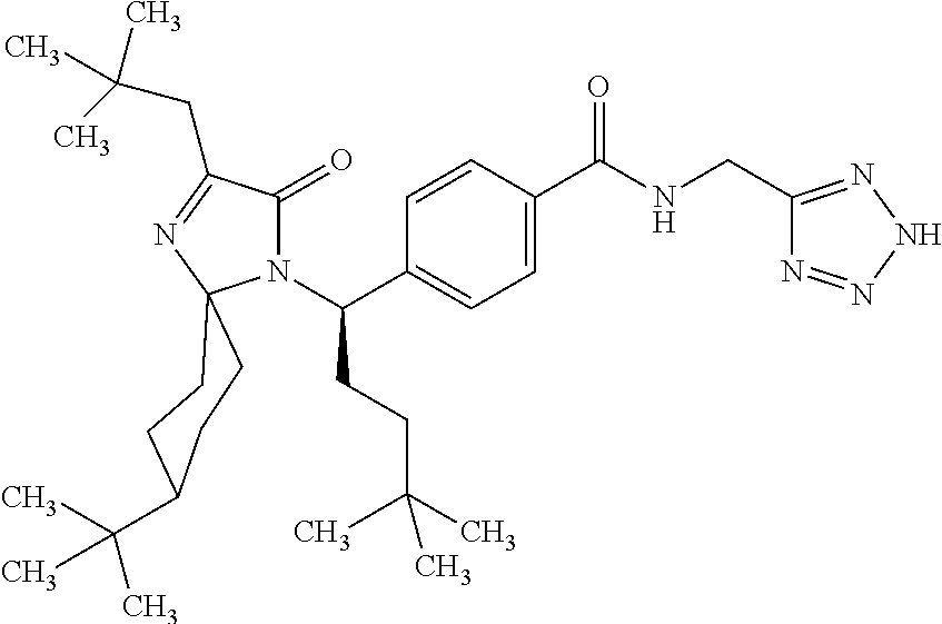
N1(C(C2=CC=C(C(NCC3=NNN=N3)=O)C=C2)CCC(C)(C)C)C(=O)C(CC(C)(C)C)=NC12CCC(C(C)(C)C)CC2
